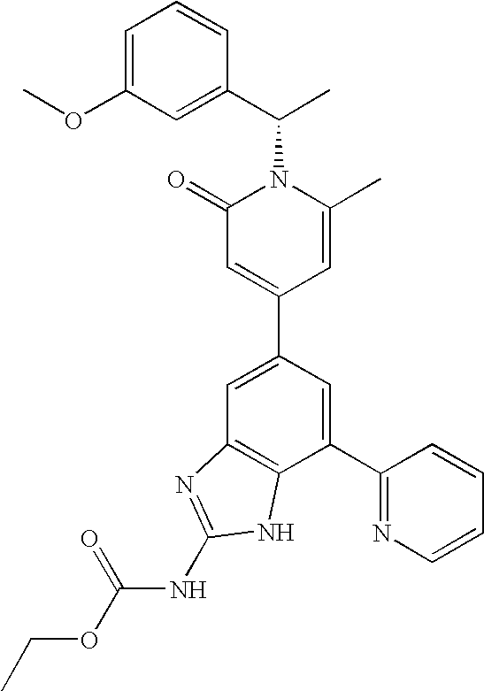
C1=C(C2=CC(=O)N(C(C3=CC(OC)=CC=C3)C)C(C)=C2)C=C(C2=NC=CC=C2)C2=C1N=C(NC(OCC)=O)N2
